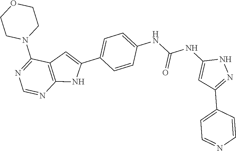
C1CN(C2=NC=NC3=C2C=C(C2=CC=C(NC(NC4=CC(C5=CC=NC=C5)=NN4)=O)C=C2)N3)CCO1
